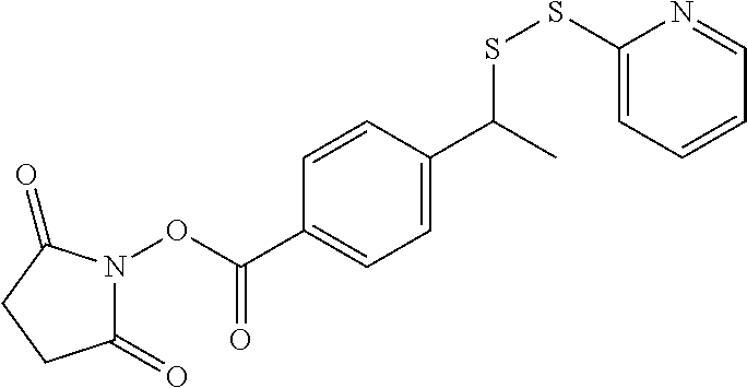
C1=C(C(C)SSC2=CC=CC=N2)C=CC(C(=O)ON2C(=O)CCC2=O)=C1
